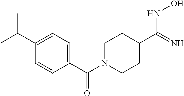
C1(C(C)C)=CC=C(C(N2CCC(C(=N)NO)CC2)=O)C=C1
